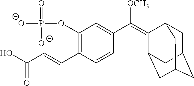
C1C2CC3CC(C(=C(C4=CC(OP([O-])(=O)[O-])=C(C=CC(O)=O)C=C4)[OCH3])C1C3)C2
